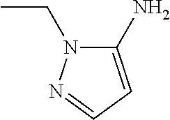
CCN1C(N)=CC=N1
